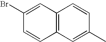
C12=C(C=C(Br)C=C1)C=CC(C)=C2
